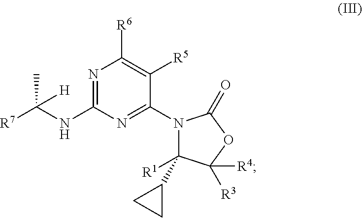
N1=C(NC(C)([R7])[H])N=C(N2C([R1])(C3CC3)C([R4])([R3])OC2=O)C([R5])=C1[R6]
